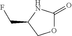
O1C(=O)NC(CF)C1
